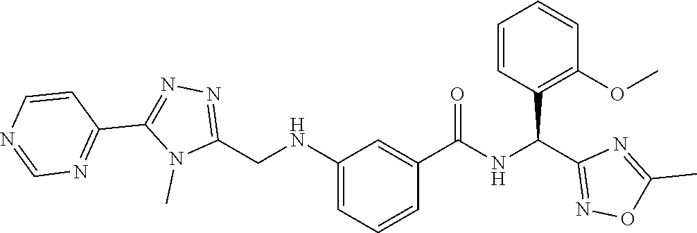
N1(C)C(CNC2=CC=CC(C(=O)NC(C3=NOC(C)=N3)C3=C(OC)C=CC=C3)=C2)=NN=C1C1=NC=NC=C1
